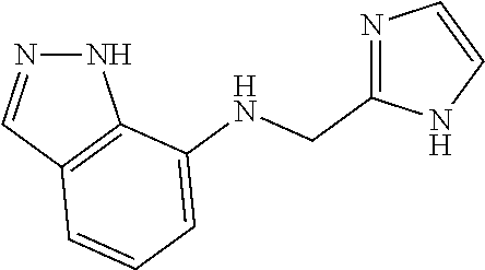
N1N=CC2=C1C(NCC1=NC=CN1)=CC=C2
